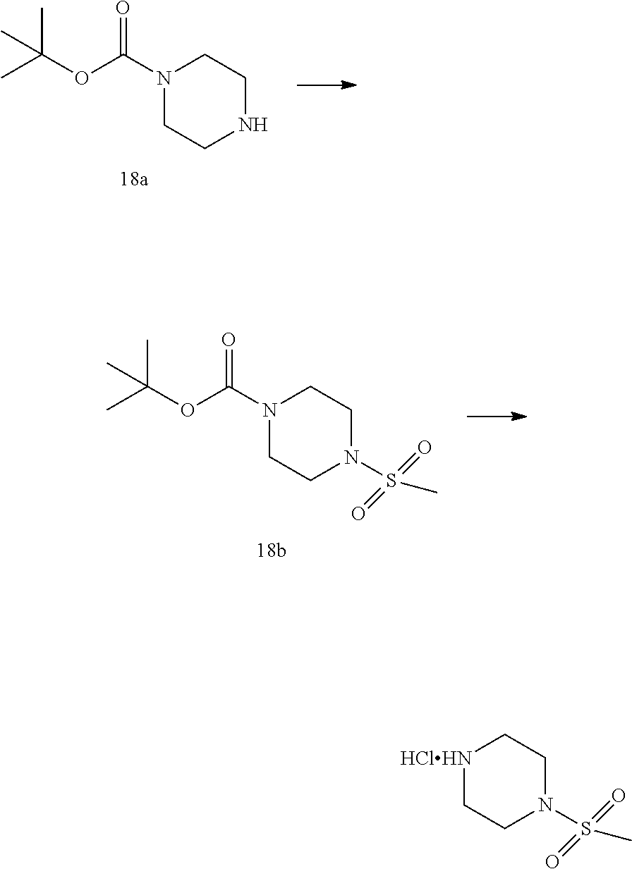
N1(C(OC(C)(C)C)=O)CCNCC1.N1(C(OC(C)(C)C)=O)CCN(S(C)(=O)=O)CC1.[HClHN]1CCN(S(=O)(=O)C)CC1
